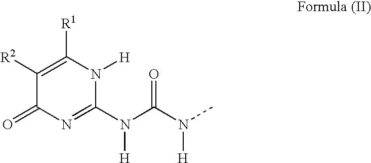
C1([R2])=C([R1])N([H])C(N(C(N(C)[H])=O)[H])=NC1=O
